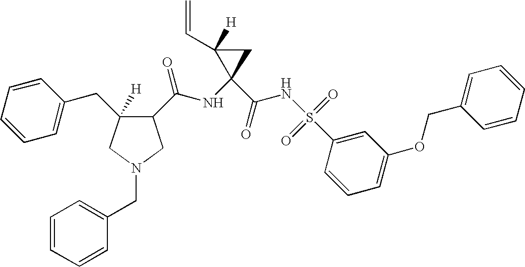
C1=CC=CC=C1CC1([H])C(C(NC2(C(=O)NS(C3=CC(OCC4=CC=CC=C4)=CC=C3)(=O)=O)CC2(C=C)[H])=O)CN(CC2=CC=CC=C2)C1
